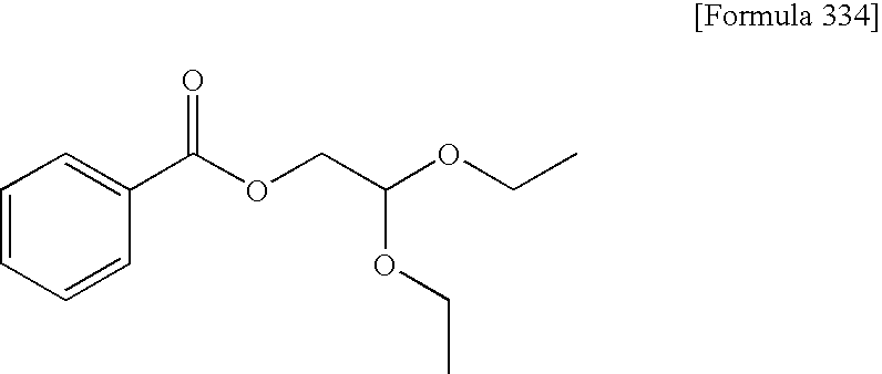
O(CC(OCC)OCC)C(C1=CC=CC=C1)=O
